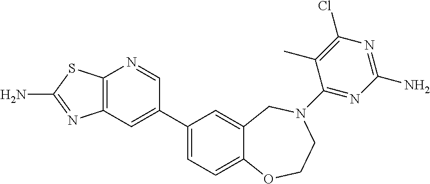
C12=C(C=C(C3=CC=C4C(=C3)CN(C3=NC(N)=NC(Cl)=C3C)CCO4)C=N1)N=C(N)S2
